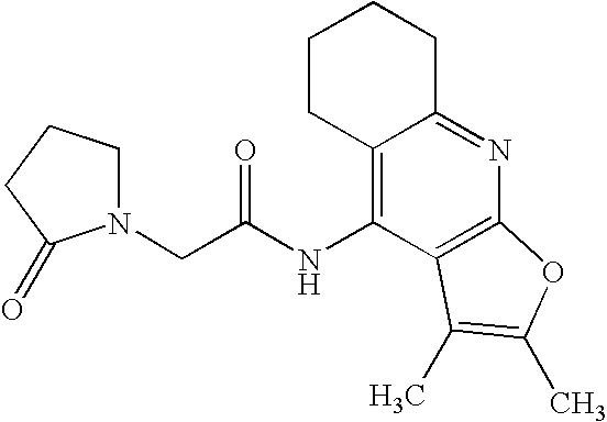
C12=C(NC(CN3CCCC3=O)=O)C3=C(N=C1CCCC2)OC(C)=C3C
